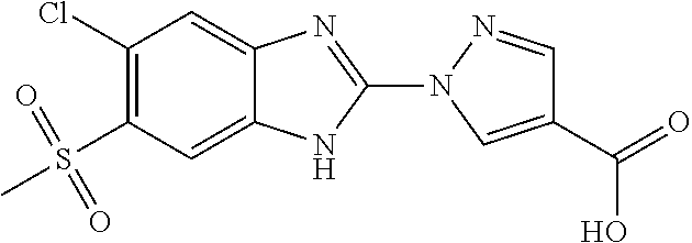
C1(Cl)=C(S(=O)(C)=O)C=C2C(=C1)N=C(N1C=C(C(=O)O)C=N1)N2
